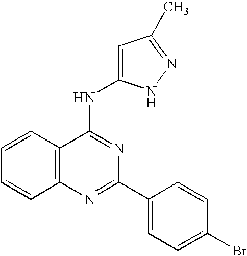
C12=C(N=C(C3=CC=C(Br)C=C3)N=C1NC1=CC(C)=NN1)C=CC=C2
